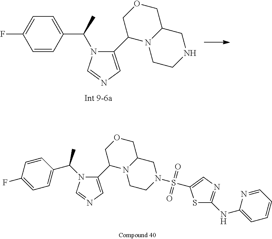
C1=CC(C(C)N2C(C3N4C(COC3)CNCC4)=CN=C2)=CC=C1F.C1(F)=CC=C(C(N2C(C3N4C(COC3)CN(S(=O)(=O)C3=CN=C(NC5=CC=CC=N5)S3)CC4)=CN=C2)C)C=C1
